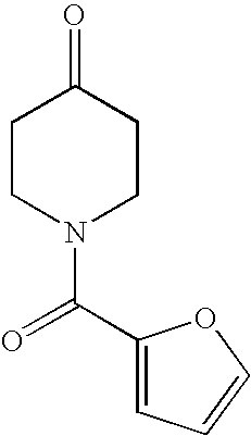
C1(C(=O)N2CCC(=O)CC2)=CC=CO1
